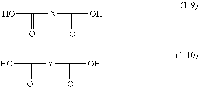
OC(=O)[X]C(O)=O.OC(=O)[Y]C(O)=O
